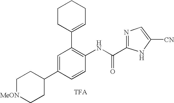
C1=C(C2CC[MeON]CC2)C=CC(NC(C2=NC=C([CN])N2)=O)=C1C1=CCCCC1.[TFA]
